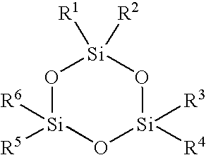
[R6][Si]1([R5])O[Si]([R3])([R4])O[Si]([R1])([R2])O1
